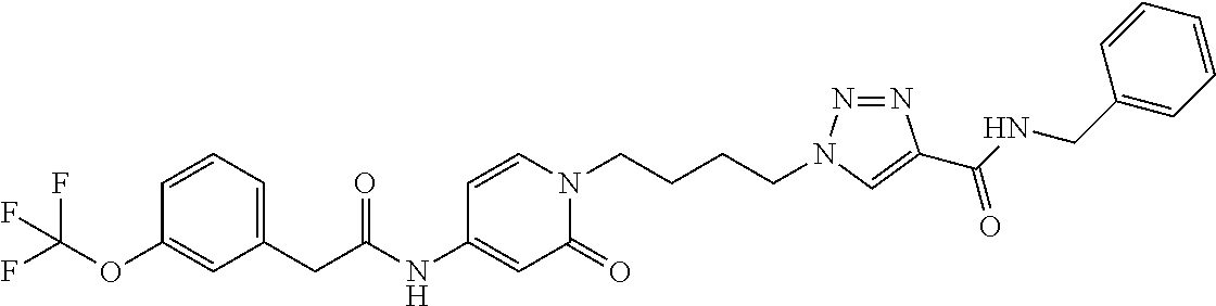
C(C(NC1=CC(=O)N(CCCCN2N=NC(C(NCC3=CC=CC=C3)=O)=C2)C=C1)=O)C1=CC=CC(OC(F)(F)F)=C1
